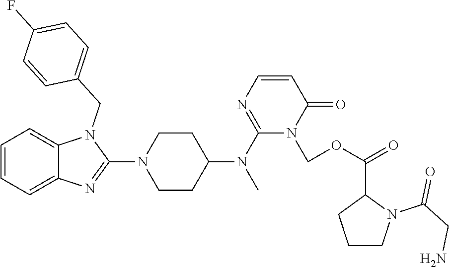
C1=CC=C2C(=C1)N(CC1=CC=C(F)C=C1)C(N1CCC(N(C3=NC=CC(=O)N3COC(=O)C3CCCN3C(CN)=O)C)CC1)=N2
